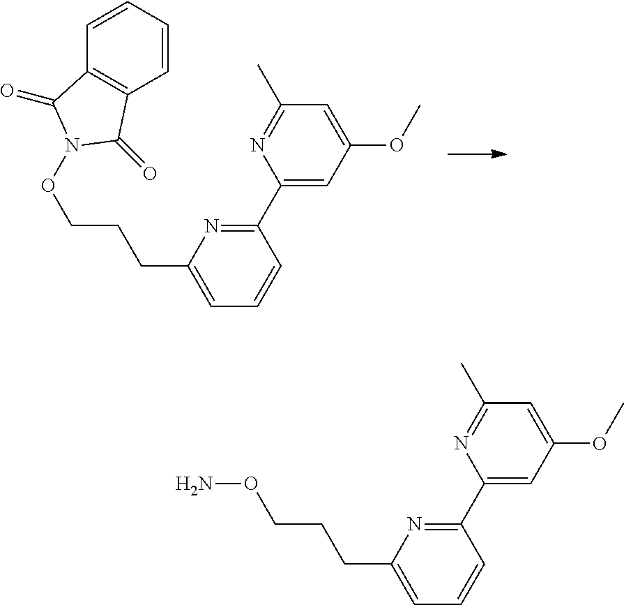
C1(C2=NC(CCCON3C(=O)C4=C(C=CC=C4)C3=O)=CC=C2)=CC(OC)=CC(C)=N1.C1(C2=NC(CCCON)=CC=C2)=CC(OC)=CC(C)=N1
